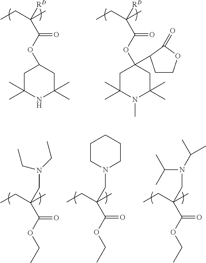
CCC(C)([RD])C(=O)OC1(C2CCOC2=O)CC(C)(C)N(C)C(C)(C)C1.CCC(C)([RD])C(=O)OC1CC(C)(C)NC(C)(C)C1.CCC(C)(CN(CC)CC)C(=O)OCC.CCC(C)(CN1CCCCC1)C(=O)OCC.CCC(C)(CN(C(C)C)C(C)C)C(=O)OCC
